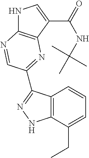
N1C2=C(C(C(=O)NC(C)(C)C)=C1)N=C(C1=NNC3=C1C=CC=C3CC)C=N2
